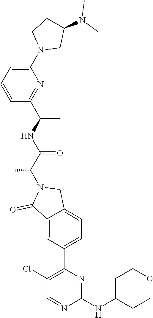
C12=CC(C3=C(Cl)C=NC(NC4CCOCC4)=N3)=CC=C1CN(C(C(=O)NC(C)C1=NC(N3CC(N(C)C)CC3)=CC=C1)C)C2=O
